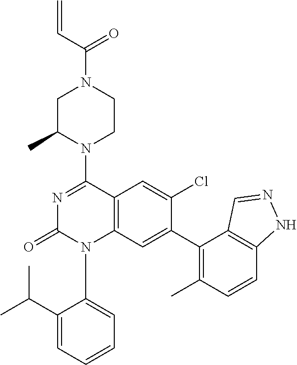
C(N1CC(C)N(C2=NC(=O)N(C3=CC=CC=C3C(C)C)C3=C2C=C(Cl)C(C2=C(C)C=CC4=C2C=NN4)=C3)CC1)(C=C)=O
